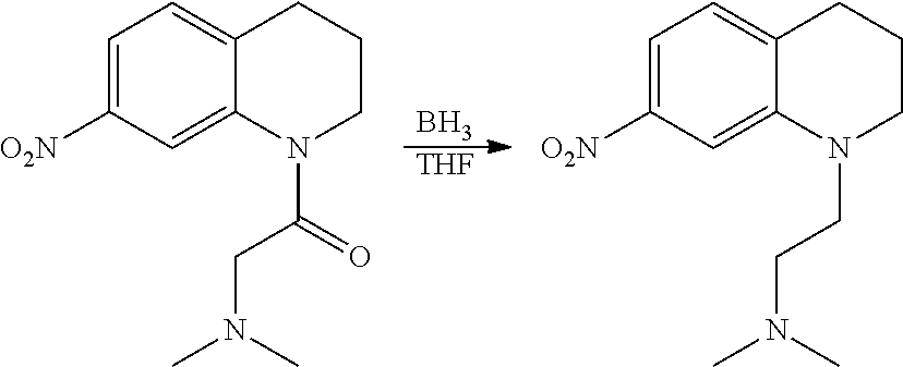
B.[THF].C1=C([O2N])C=C2C(=C1)CCCN2C(CN(C)C)=O.C1=C([O2N])C=C2C(=C1)CCCN2CCN(C)C
